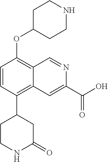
C1=CC(C2CCNC(=O)C2)=C2C(=C1OC1CCNCC1)C=NC(C(=O)O)=C2
